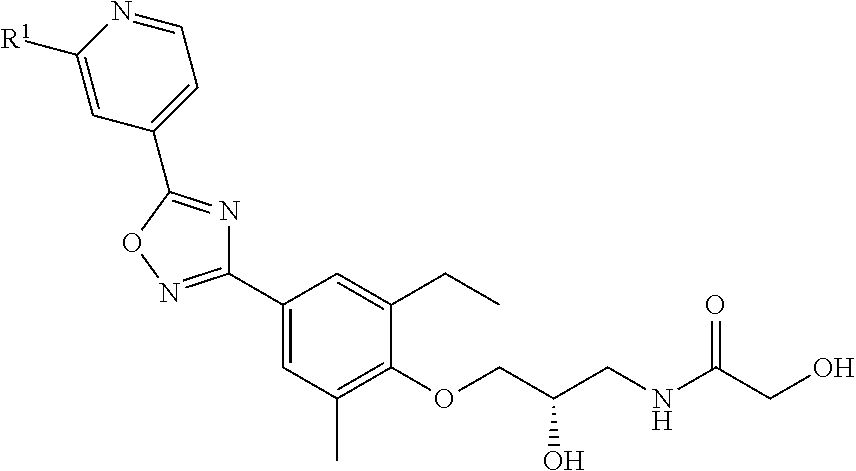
C1(C2=CC(C)=C(OCC(CNC(CO)=O)O)C(CC)=C2)=NOC(C2=CC=NC([R1])=C2)=N1
